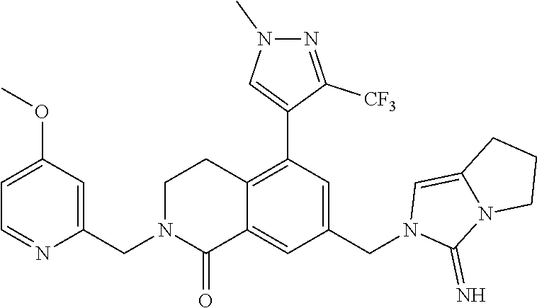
C1=NC(CN2C(=O)C3=CC(CN4C(=N)N5C(=C4)CCC5)=CC(C4=CN(C)N=C4[CF3])=C3CC2)=CC(OC)=C1
